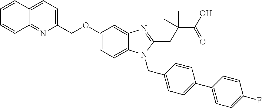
C1=CC2=CC=C(COC3=CC=C4C(=C3)N=C(CC(C(O)=O)(C)C)N4CC3=CC=C(C4=CC=C(F)C=C4)C=C3)N=C2C=C1
